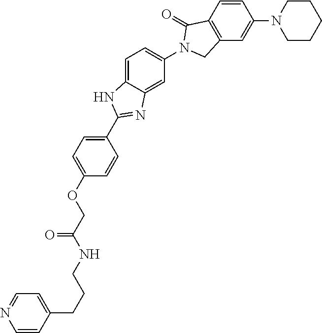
C1=CC2=C(C=C1N1CCCCC1)CN(C1=CC=C3C(=C1)N=C(C1=CC=C(OCC(NCCCC4=CC=NC=C4)=O)C=C1)N3)C2=O
